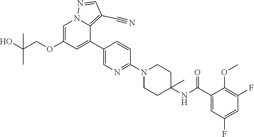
C1=C(OCC(O)(C)C)C=C(C2=CN=C(N3CCC(NC(C4=CC(F)=CC(F)=C4OC)=O)(C)CC3)C=C2)C2=C(C#N)C=NN12
